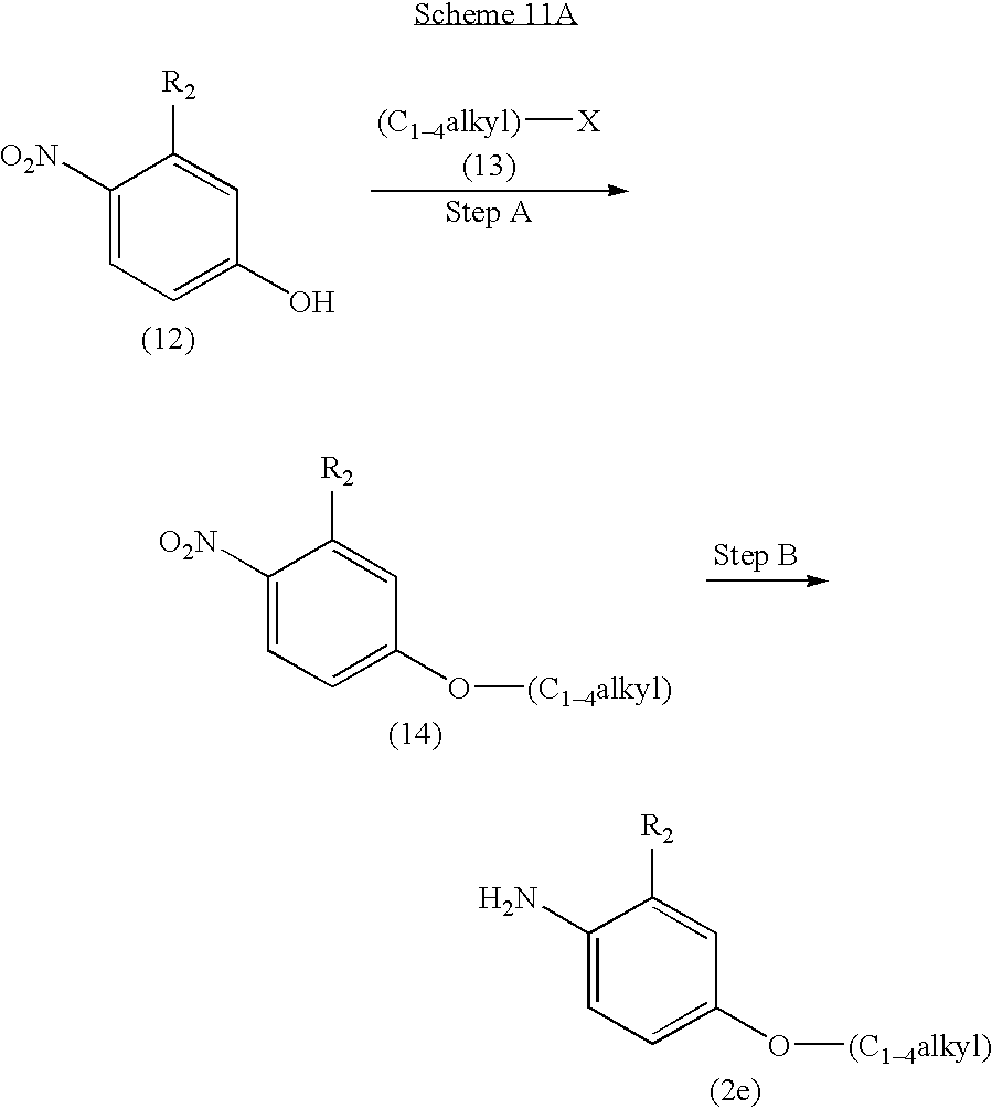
C1([O2N])=CC=C(O)C=C1[R2].[(C14alkyl)][X].C1([O2N])=CC=C(O[(C14alkyl)])C=C1[R2].C1(N)=CC=C(O[(C14alkyl)])C=C1[R2]
